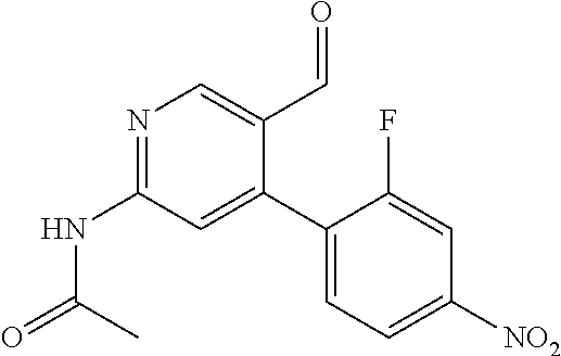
N1=C(NC(=O)C)C=C(C2=CC=C([NO2])C=C2F)C(C=O)=C1
